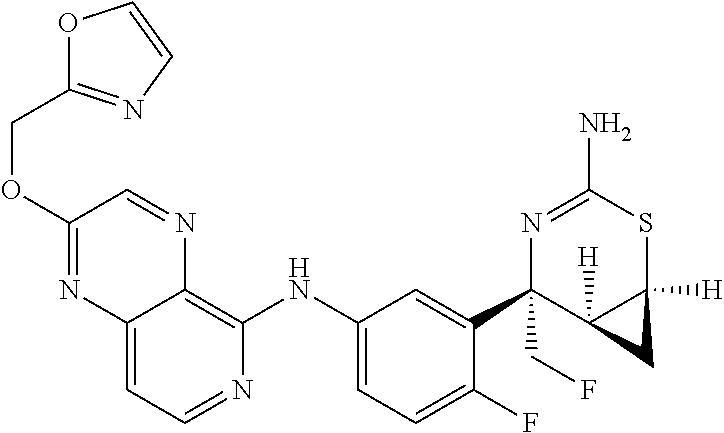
C12=CC=NC(NC3=CC=C(F)C(C4(CF)C5([H])C([H])(SC(N)=N4)C5)=C3)=C1N=CC(OCC1=NC=CO1)=N2
